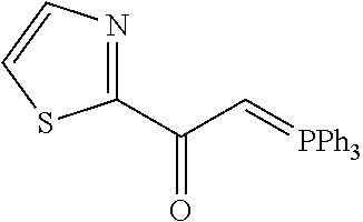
C1(C(C=[PPh3])=O)=NC=CS1
